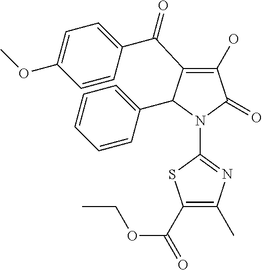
C1(O)=C(C(C2=CC=C(OC)C=C2)=O)C(C2=CC=CC=C2)N(C2=NC(C)=C(C(=O)OCC)S2)C1=O
